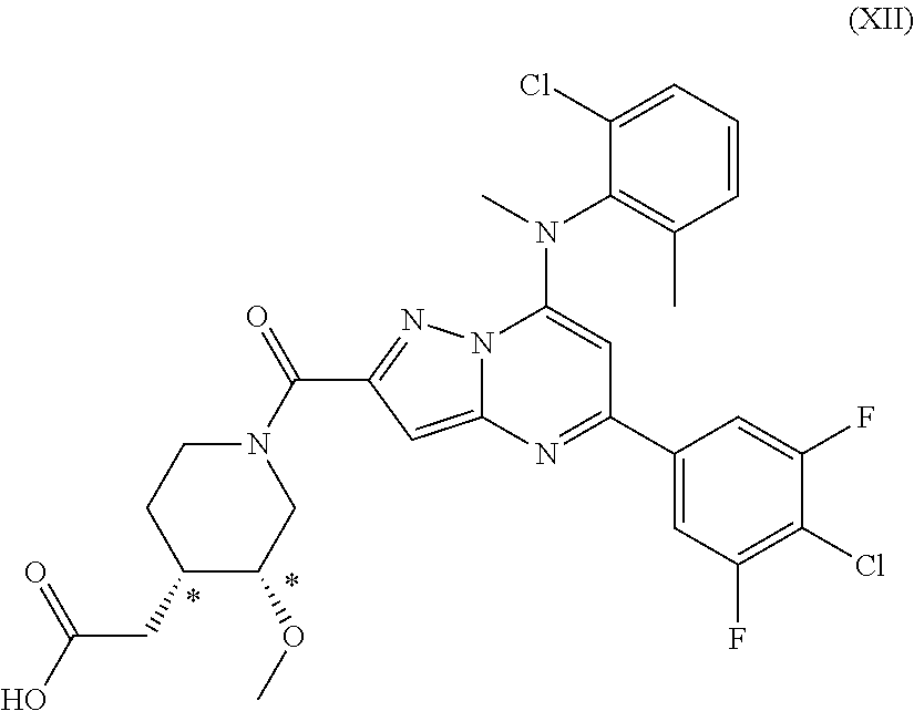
N12C(=CC(C(N3CC(OC)C(CC(O)=O)CC3)=O)=N1)N=C(C1=CC(F)=C(Cl)C(F)=C1)C=C2N(C)C1=C(C)C=CC=C1Cl
